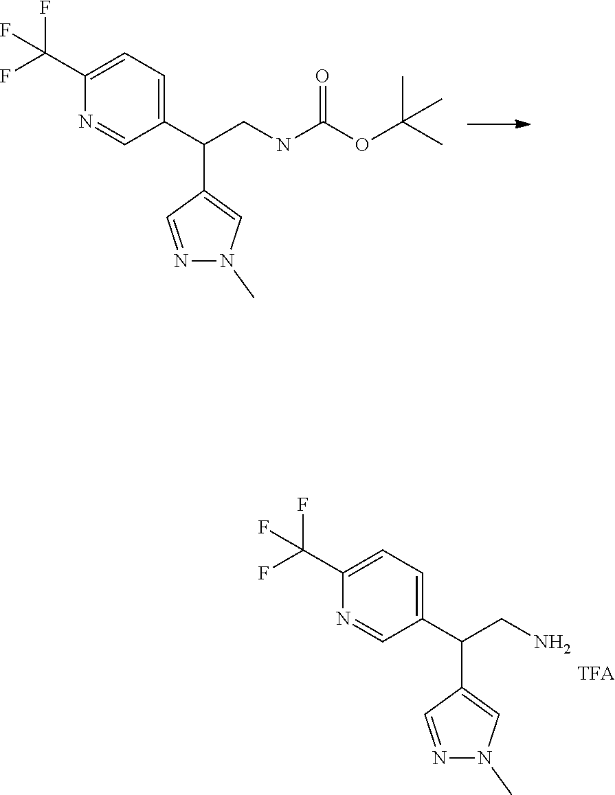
N1=CC(C(CNC(OC(C)(C)C)=O)C2=CC=C(C(F)(F)F)N=C2)=CN1C.N1=CC(C(CN)C2=CC=C(C(F)(F)F)N=C2)=CN1C
